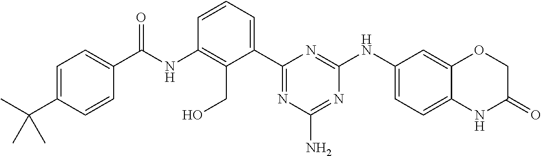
C(NC1=C(CO)C(C2=NC(N)=NC(NC3=CC=C4C(=C3)OCC(=O)N4)=N2)=CC=C1)(=O)C1=CC=C(C(C)(C)C)C=C1
